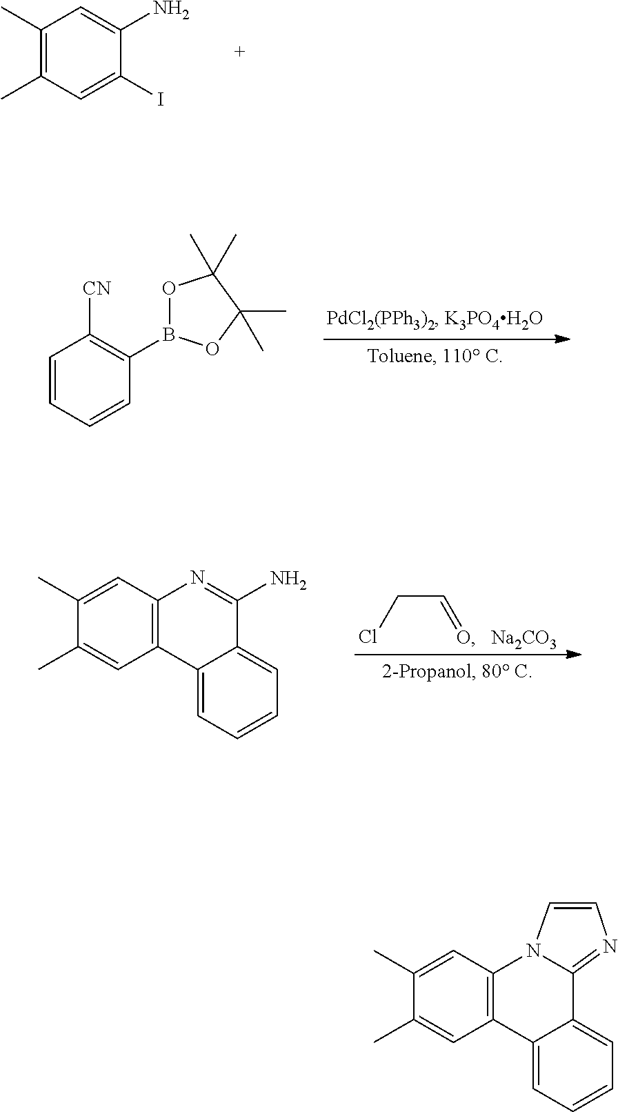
C1(C)=C(C)C=C(I)C(N)=C1.C(C=O)Cl.[Na2CO3].C12=C(C=C(C)C(C)=C1)N=C(N)C1=CC=CC=C21.C1=CC=CC(B2OC(C)(C)C(C)(C)O2)=C1[CN].C12=C(C=C(C)C(C)=C1)N1C=CN=C1C1=CC=CC=C21
